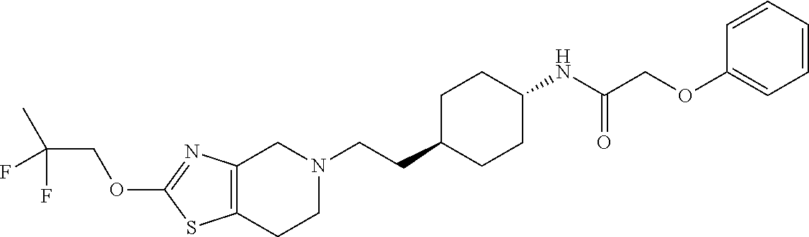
C12=C(CCN(CCC3CCC(NC(COC4=CC=CC=C4)=O)CC3)C1)SC(OCC(C)(F)F)=N2
